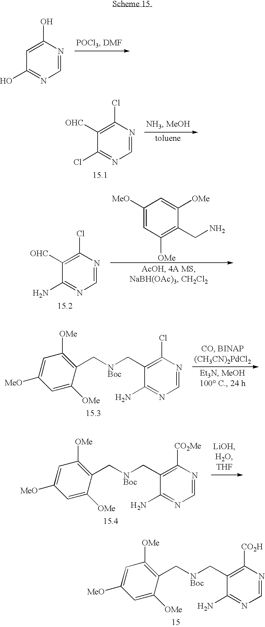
C1=NC(O)=CC(O)=N1.C1=NC(Cl)=C([OHC])C(Cl)=N1.C1=NC(Cl)=C([OHC])C(N)=N1.C1([MeO])=CC([OMe])=C(CN)C([OMe])=C1.C1=NC(Cl)=C(C[NBoc]CC2=C([OMe])C=C([MeO])C=C2[OMe])C(N)=N1.C1=NC([CO2H])=C(C[NBoc]CC2=C([OMe])C=C([MeO])C=C2[OMe])C(N)=N1.C1=NC([CO2Me])=C(C[NBoc]CC2=C([OMe])C=C([MeO])C=C2[OMe])C(N)=N1
